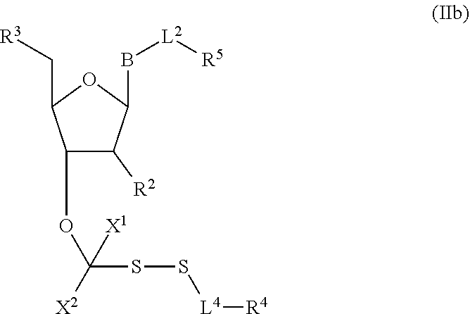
C1(OC(SS[L4][R4])([X1])[X2])C([R2])C(B[L2][R5])OC1C[R3]
